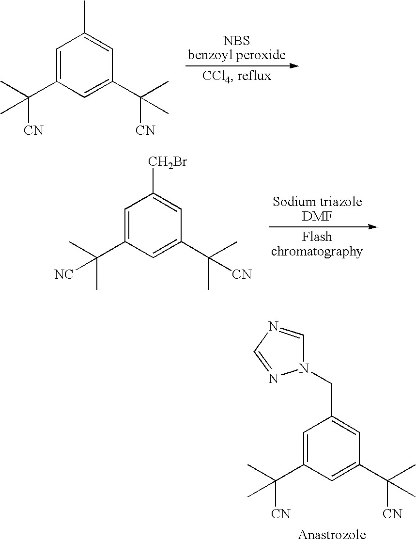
C1=C(C(C)([CN])C)C=C(C(C)([CN])C)C=C1C.C1=C(C(C)(C)[NC])C=C(C(C)(C)[CN])C=C1[CH2Br].C1=C(C(C)([CN])C)C=C(C(C)([CN])C)C=C1CN1C=NC=N1
